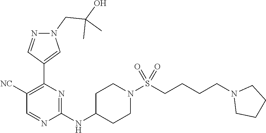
C1(NC2CCN(S(CCCCN3CCCC3)(=O)=O)CC2)=NC(C2=CN(CC(O)(C)C)N=C2)=C([NC])C=N1
